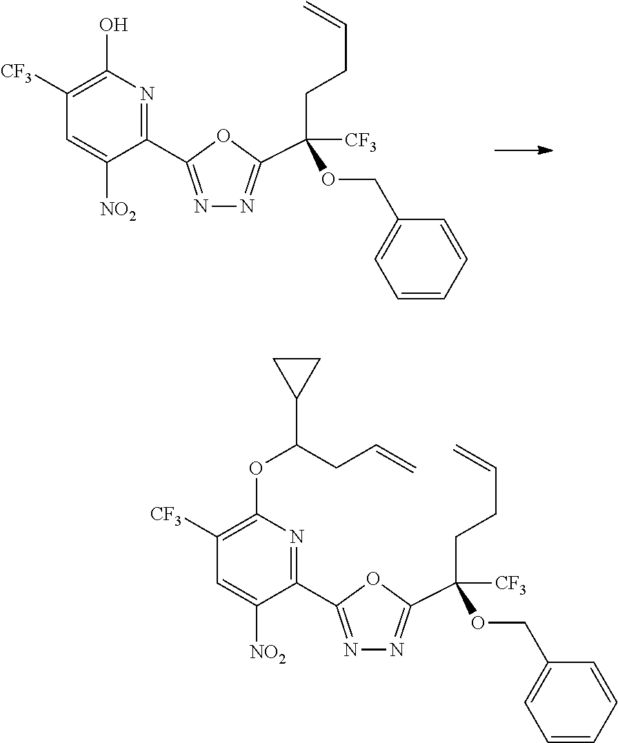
N1=C(C2=NC(OC(C3CC3)CC=C)=C([CF3])C=C2[NO2])OC(C(CCC=C)([CF3])OCC2=CC=CC=C2)=N1.N1=C(C2=NC(O)=C([CF3])C=C2[NO2])OC(C(CCC=C)([CF3])OCC2=CC=CC=C2)=N1
